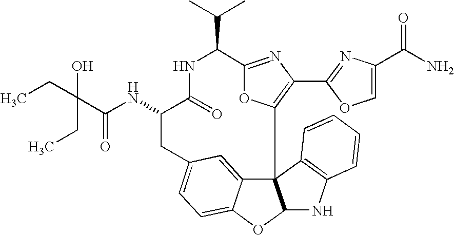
C123C4=CC(=CC=C4OC1NC1=C2C=CC=C1)CC(NC(=O)C(CC)(CC)O)C(=O)NC(C(C)C)C1=NC(C2=NC(C(N)=O)=CO2)=C3O1
